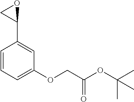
C1=CC=C(OCC(OC(C)(C)C)=O)C=C1C1OC1
